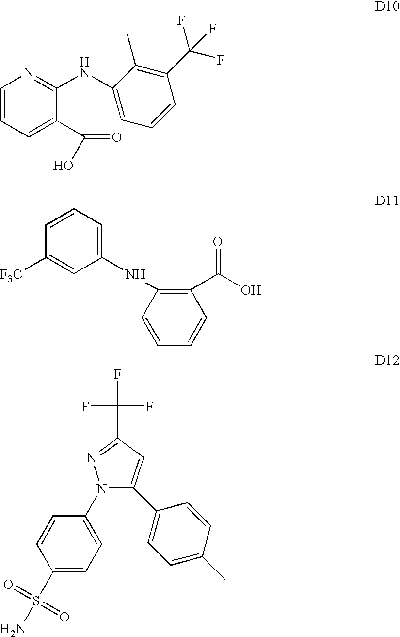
C1=CC=C(C(=O)O)C(NC2=CC=CC(C(F)(F)F)=C2C)=N1.C1(NC2=C(C(=O)O)C=CC=C2)=CC=CC([F3C])=C1.N1(C2=CC=C(S(N)(=O)=O)C=C2)N=C(C(F)(F)F)C=C1C1=CC=C(C)C=C1
